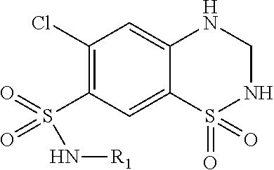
C1(Cl)=C(S(=O)(=O)N[R1])C=C2C(=C1)NCNS2(=O)=O
